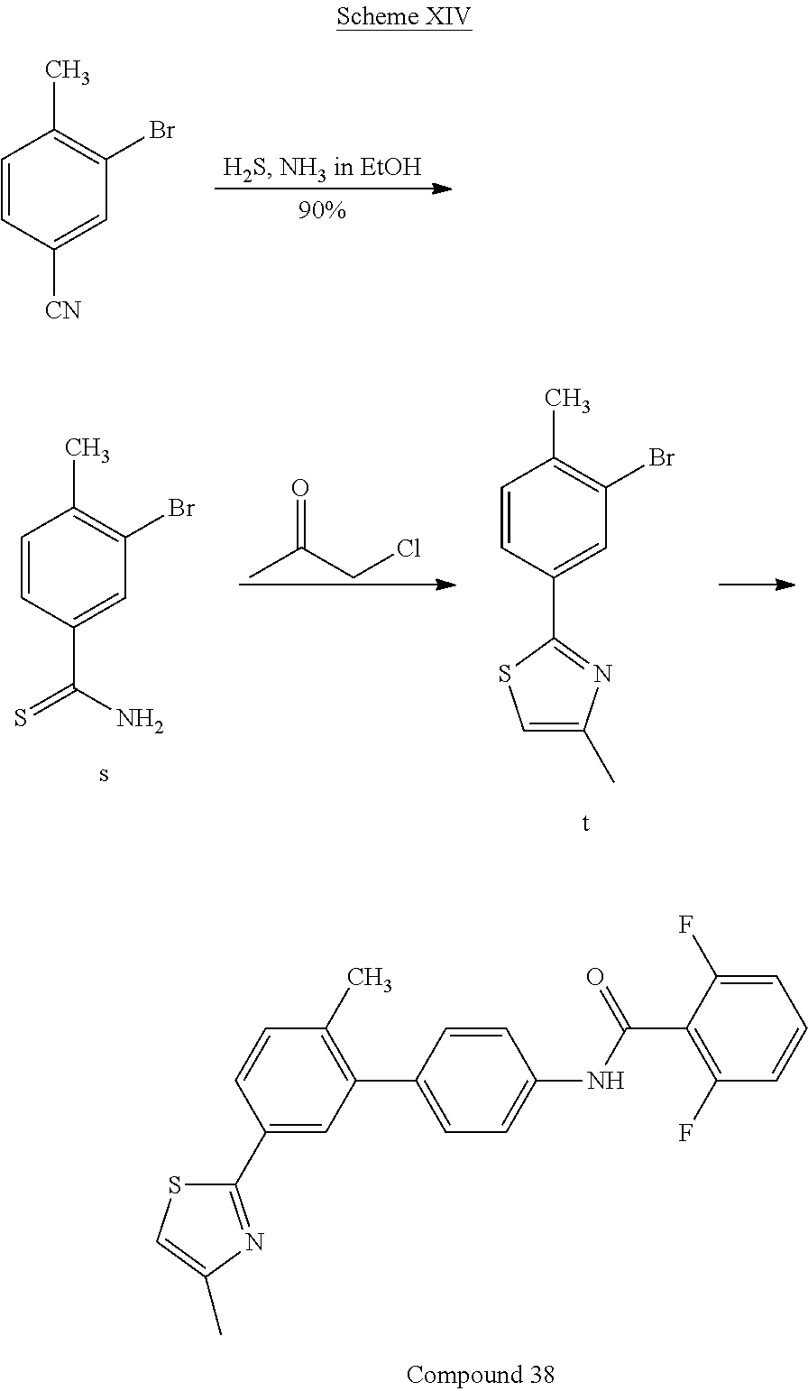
C1(C2=CC(C3=CC=C(NC(C4=C(F)C=CC=C4F)=O)C=C3)=C(C)C=C2)=NC(C)=CS1.C1=CC([CN])=CC(Br)=C1C.C1=CC(C(N)=S)=CC(Br)=C1C.CC(CCl)=O.C1=CC(C2=NC(C)=CS2)=CC(Br)=C1C
